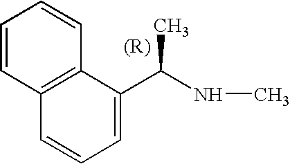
C1=CC2=C(C=C1)C(C(NC)C)=CC=C2
